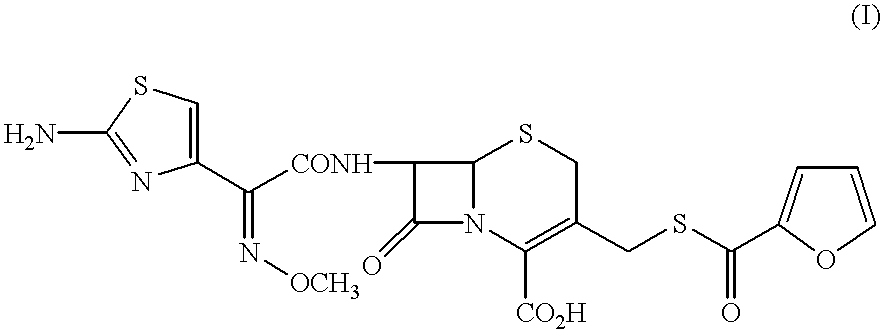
NC1=NC(C([CONH]C2C(=O)N3C2SCC(CSC(C2=CC=CO2)=O)=C3[CO2H])=N[OCH3])=CS1
